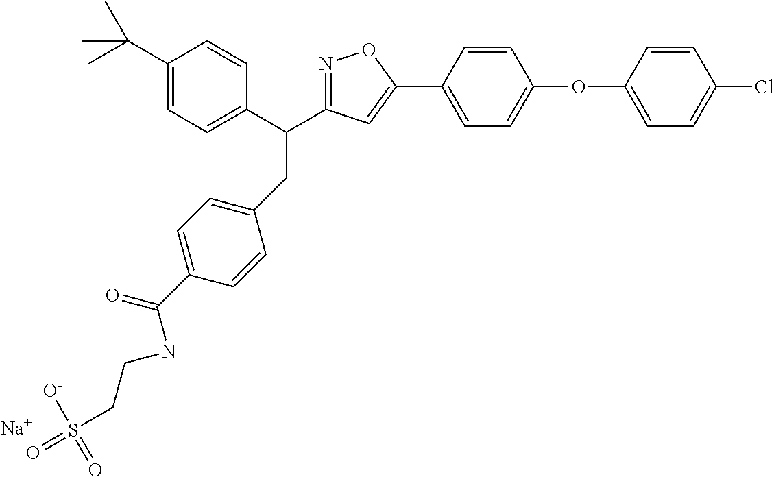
C1(CC(C2=CC=C(C(C)(C)C)C=C2)C2=NOC(C3=CC=C(OC4=CC=C(Cl)C=C4)C=C3)=C2)=CC=C(C(=O)NCCS(=O)([O-])=O)C=C1.[Na]
